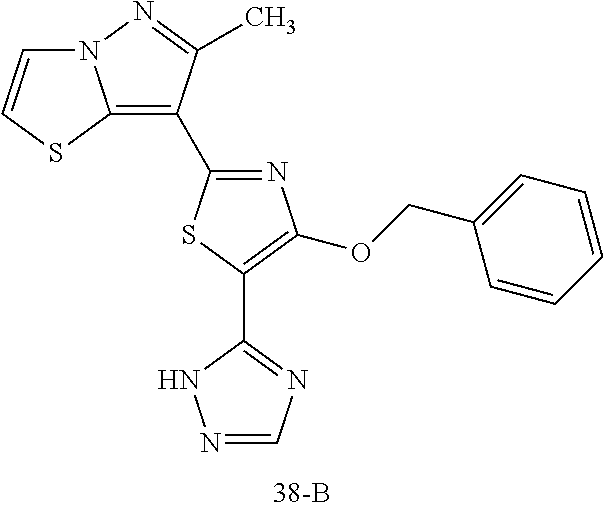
N1=C(C2=C3N(N=C2C)C=CS3)SC(C2=NC=NN2)=C1OCC1=CC=CC=C1
